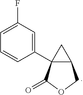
C1=C(F)C=C(C23C(COC2=O)C3)C=C1
